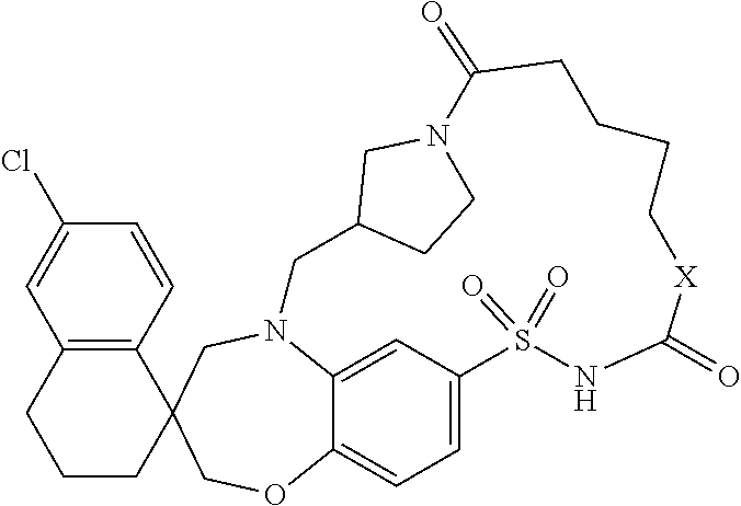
N12C3=CC(=CC=C3OCC3(C4=C(C=C(Cl)C=C4)CCC3)C1)S(=O)(=O)NC(=O)[X]CCCCC(=O)N1CCC(C2)C1
